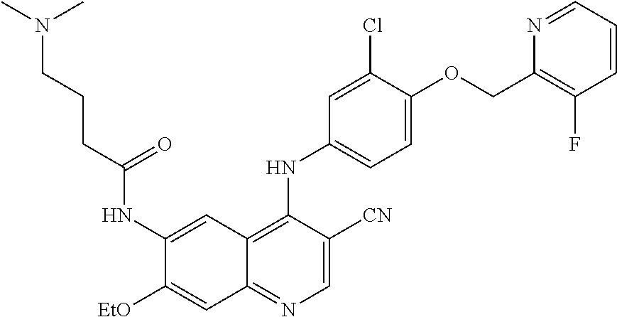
C1=C([CN])C(NC2=CC=C(OCC3=C(F)C=CC=N3)C(Cl)=C2)=C2C(=N1)C=C([EtO])C(NC(CCCN(C)C)=O)=C2
